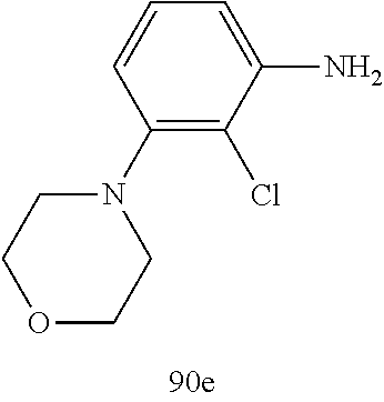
C1(N2CCOCC2)=C(Cl)C(N)=CC=C1
